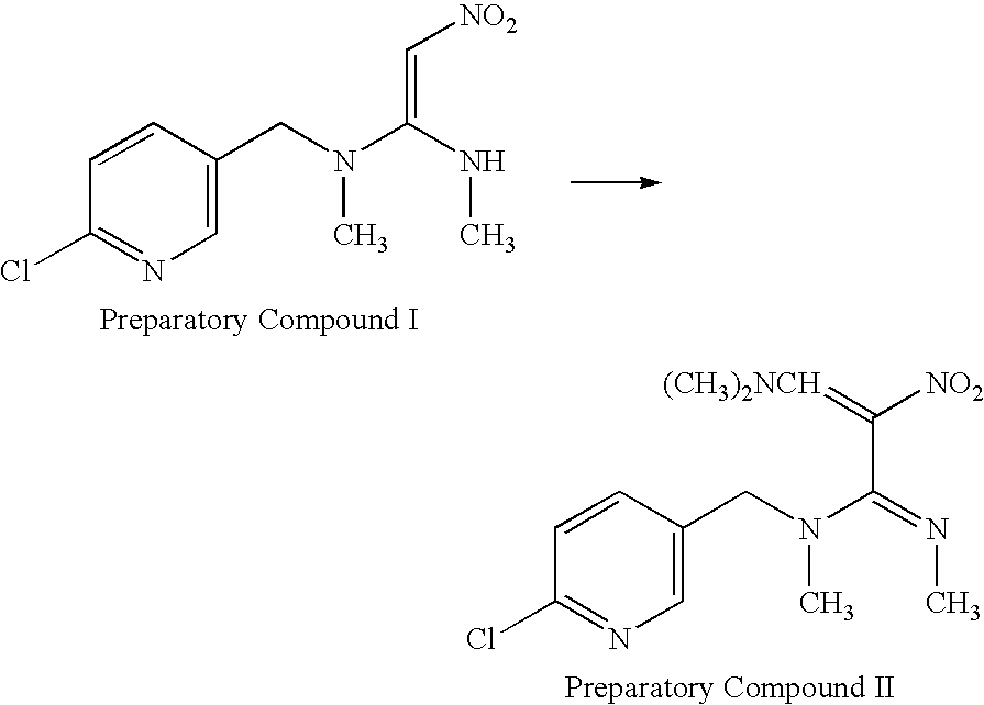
C1=C(CN(C(NC)=C[NO2])C)C=CC(Cl)=N1.C1=C(CN(C(=NC)C([NO2])=[(CH3)2NCH])C)C=CC(Cl)=N1
